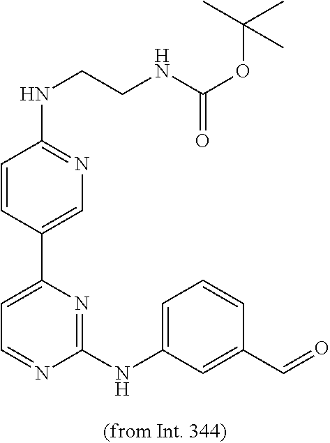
C1=C(C2=CC=NC(NC3=CC=CC(C=O)=C3)=N2)C=CC(NCCNC(OC(C)(C)C)=O)=N1
